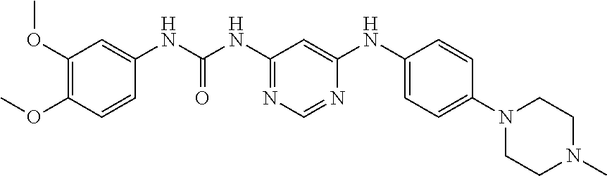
C1(OC)=C(OC)C=C(NC(NC2=NC=NC(NC3=CC=C(N4CCN(C)CC4)C=C3)=C2)=O)C=C1
